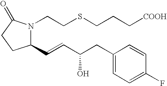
C1(C=CC(CC2=CC=C(F)C=C2)O)N(CCSCCC[COOH])C(=O)CC1
